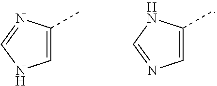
C1=NC(C)=CN1.C1=NC=C(C)N1
